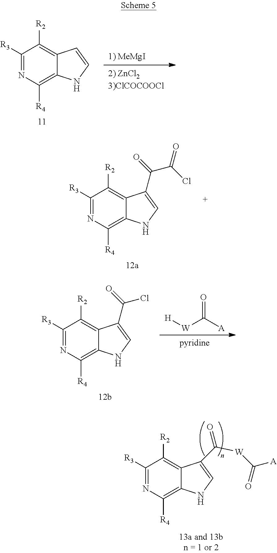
C1([R3])=NC([R4])=C2C(=C1[R2])C=CN2.C1([R3])=NC([R4])=C2C(=C1[R2])C(C(=O)C(Cl)=O)=CN2.C1([R3])=NC([R4])=C2C(=C1[R2])C(C(=O)Cl)=CN2.[H][W]C([A])=O.C1([R3])=NC([R4])=C2C(=C1[R2])C(C([W]C([A])=O)=O)=CN2
